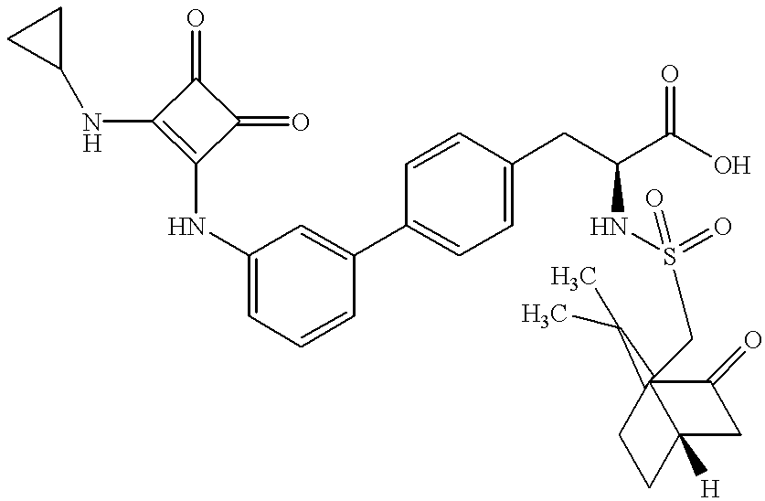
C1=C(NC2=C(NC3CC3)C(=O)C2=O)C=C(C2=CC=C(CC(C(O)=O)NS(=O)(=O)CC34(C(C)C)C(=O)CC3([H])CC4)C=C2)C=C1
